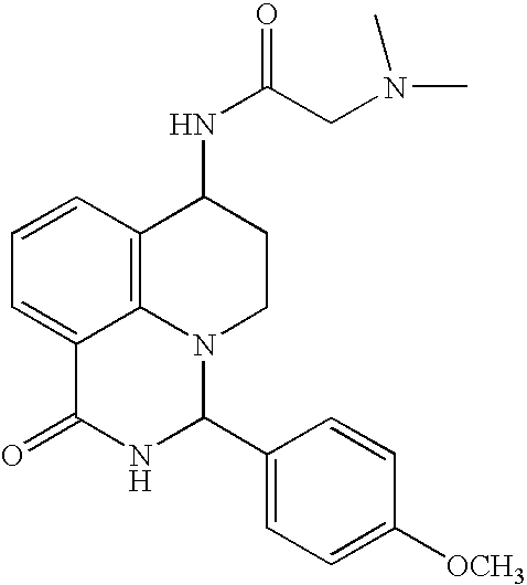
C1=CC2=C3C(=C1)C(=O)NC(C1=CC=C([OCH3])C=C1)N3CCC2NC(CN(C)C)=O
